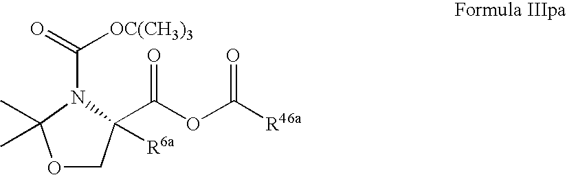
C(C1([R6a])COC(C)(C)N1C(=O)[OC(CH3)3])(OC([R46a])=O)=O
